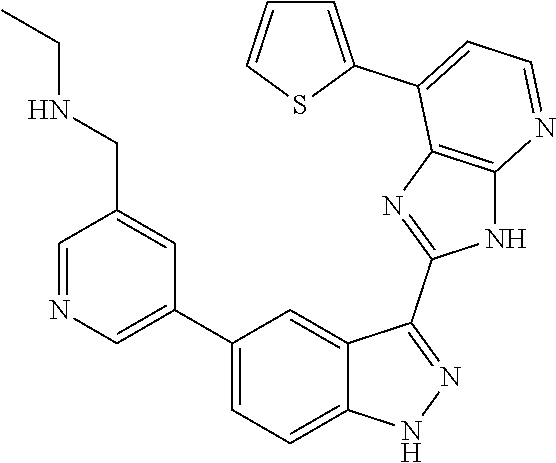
C1=NC=C(C2=CC=C3C(=C2)C(C2=NC4=C(N2)N=CC=C4C2=CC=CS2)=NN3)C=C1CNCC
